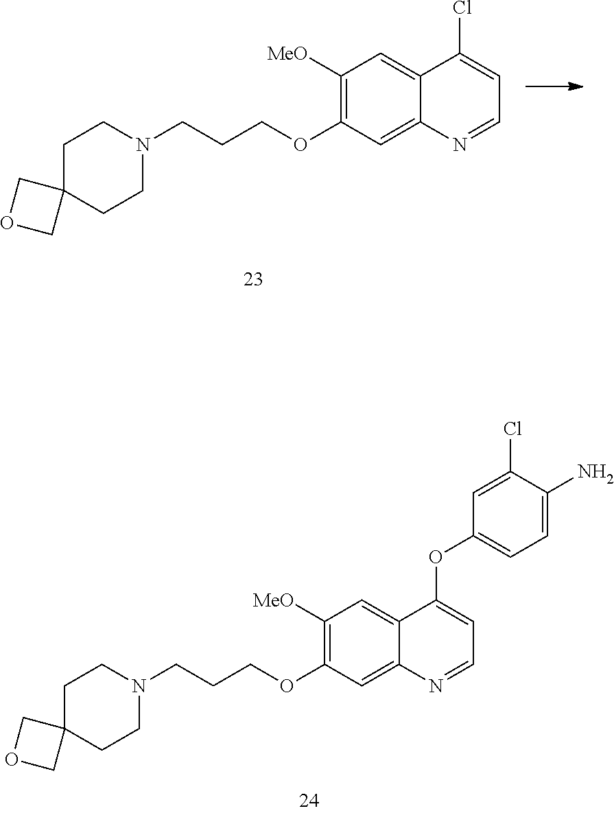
C1([MeO])=C(OCCCN2CCC3(CC2)COC3)C=C2C(=C1)C(Cl)=CC=N2.C1([MeO])=C(OCCCN2CCC3(CC2)COC3)C=C2C(=C1)C(OC1=CC=C(N)C(Cl)=C1)=CC=N2
